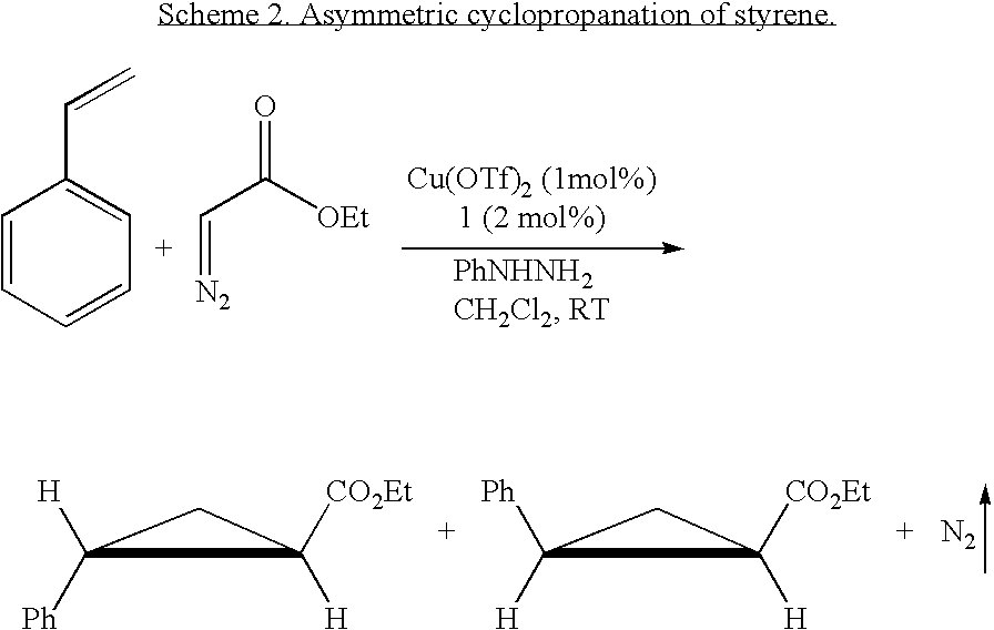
C1=CC=CC=C1C=C.C(=[N2])C([OEt])=O.C1([CO2Et])([H])C([H])([Ph])C1.C1([CO2Et])([H])C([Ph])([H])C1.[N2]
